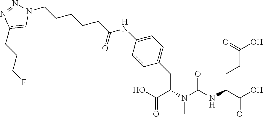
C1(CC(C(O)=O)N(C(NC(C(O)=O)CCC(O)=O)=O)C)=CC=C(NC(CCCCCN2N=NC(CCCF)=C2)=O)C=C1
